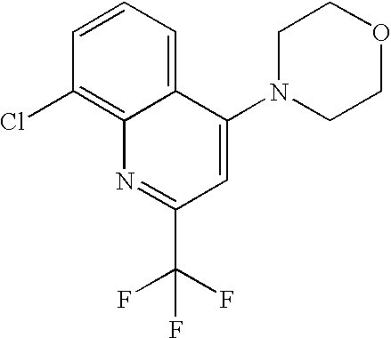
C1=CC=C2C(=C1Cl)N=C(C(F)(F)F)C=C2N1CCOCC1
